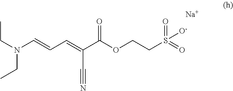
CCN(CC)C=CC=C(C#N)C(OCCS(=O)(=O)[O-])=O.[Na]
